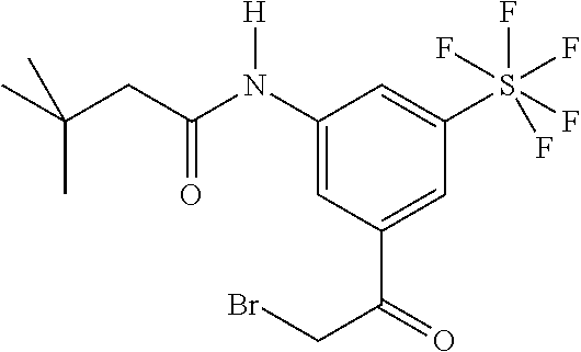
CC(CC(N(C1=CC(C(CBr)=O)=CC(S(F)(F)(F)(F)F)=C1)[H])=O)(C)C
